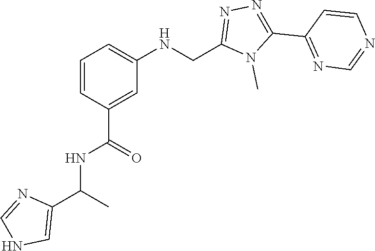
N1=C(C2=NN=C(CNC3=CC=CC(C(NC(C4=CNC=N4)C)=O)=C3)N2C)C=CN=C1
